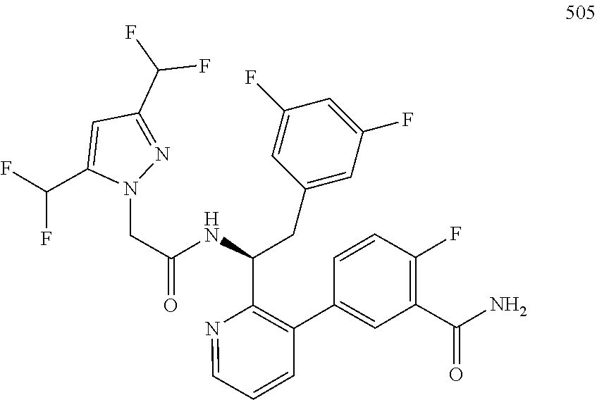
N1(CC(=O)NC(CC2=CC(F)=CC(F)=C2)C2=C(C3=CC(C(N)=O)=C(F)C=C3)C=CC=N2)N=C(C(F)F)C=C1C(F)F
